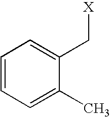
C1=CC=C(C)C(C[X])=C1
